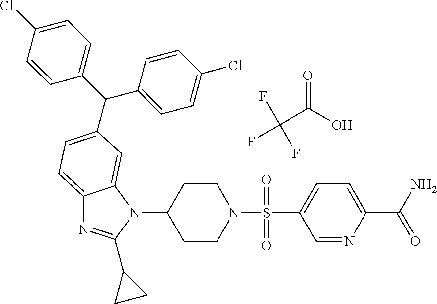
FC(C(O)=O)(F)F.C1CN(S(=O)(=O)C2=CC=C(C(N)=O)N=C2)CCC1N1C2=CC(C(C3=CC=C(Cl)C=C3)C3=CC=C(Cl)C=C3)=CC=C2N=C1C1CC1
